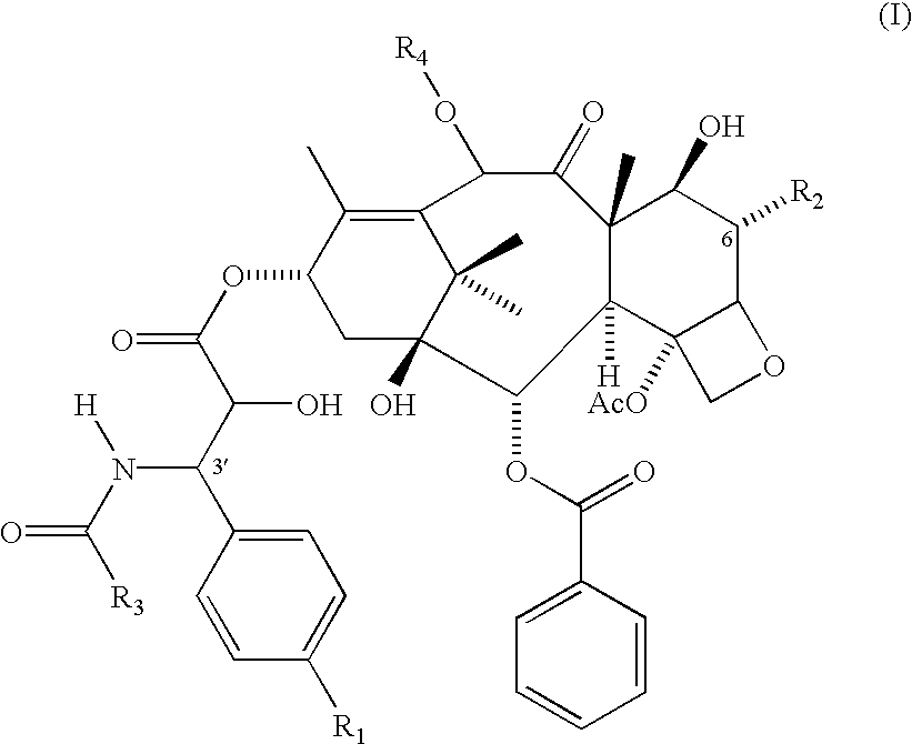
C1=C(C(N(C([R3])=O)[H])C(C(OC2C(C)=C3C(C)(C)C(O)(C2)C(OC(=O)C2=CC=CC=C2)C2([H])C4([AcO])C(C([R2])C(O)C2(C)C(=O)C3O[R4])OC4)=O)O)C=CC([R1])=C1
